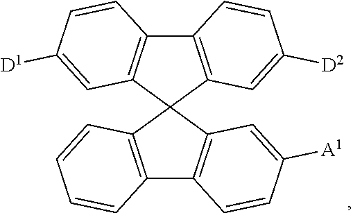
C12=C(C=CC=C1)C1(C3=C2C=CC([A1])=C3)C2=C(C3=C1C=C([D1])C=C3)C=CC([D2])=C2
